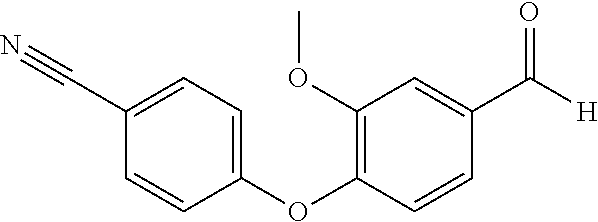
C1(C#N)=CC=C(OC2=C(OC)C=C(C([H])=O)C=C2)C=C1
